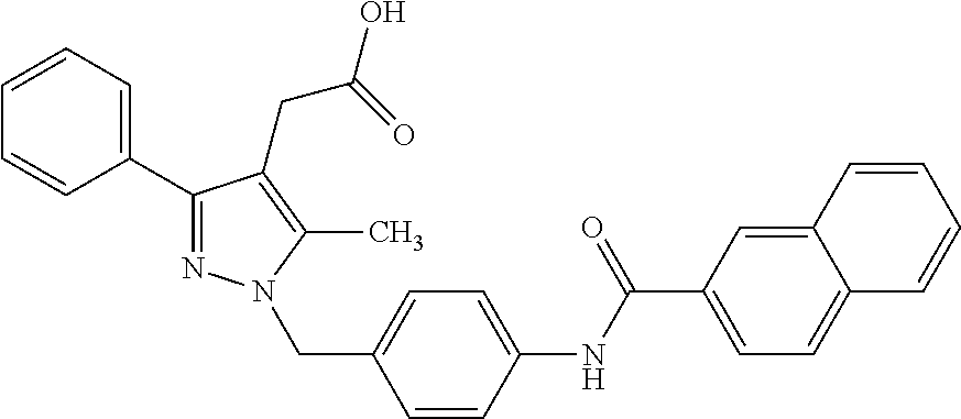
C1(C2=CC=CC=C2)=NN(CC2=CC=C(NC(C3=CC=C4C(=C3)C=CC=C4)=O)C=C2)C(C)=C1CC(=O)O
